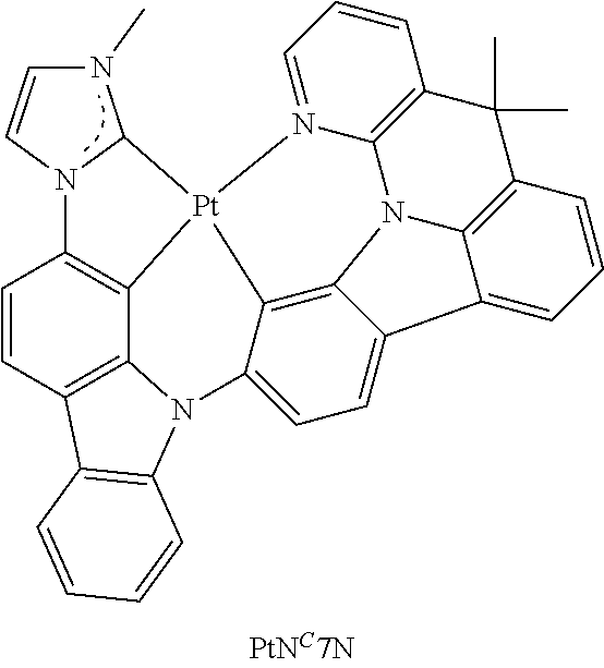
C1=CC2=C3C4=C1N1C(N(C)C=C1)[Pt]41C4=C5C(=CC=C4N3C3=C2C=CC=C3)C2=CC=CC3=C2N5C2=C(C3(C)C)C=CC=N21
